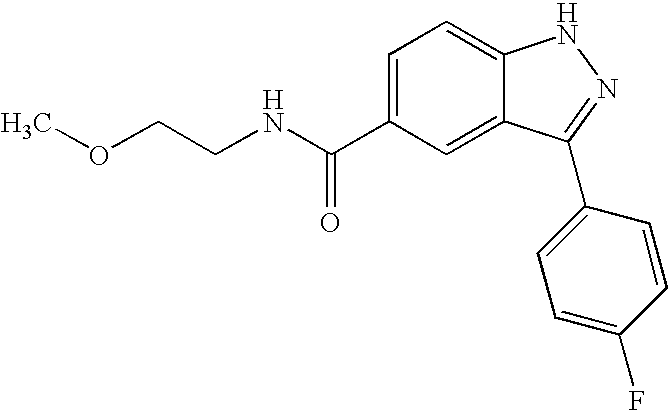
C1=C(C(NCCOC)=O)C=C2C(=C1)NN=C2C1=CC=C(F)C=C1
